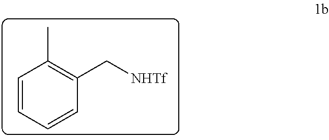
C1=CC=CC(C[NHTf])=C1C
